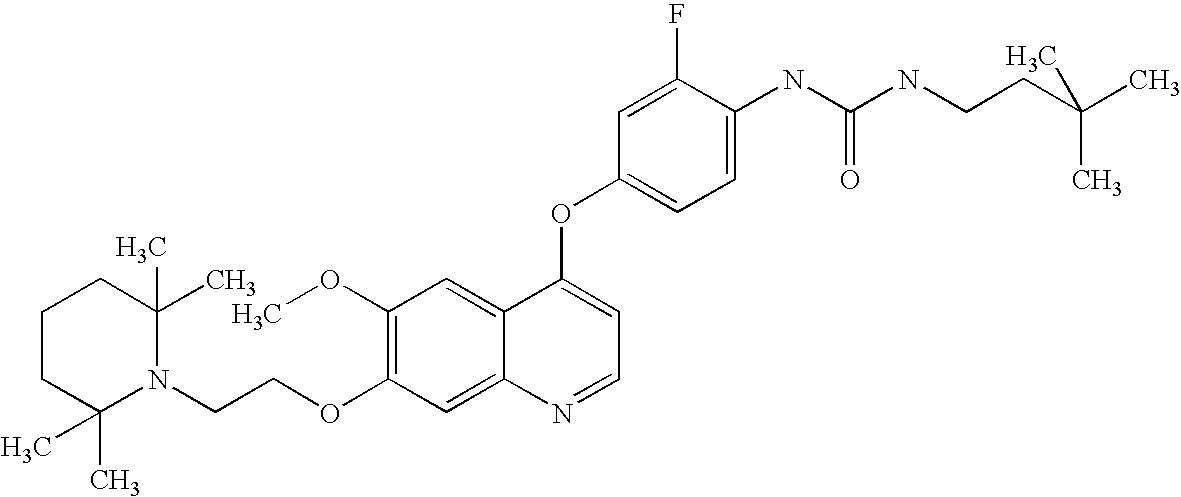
C1(F)=CC(OC2=CC=NC3=CC(OCCN4C(C)(C)CCCC4(C)C)=C(OC)C=C23)=CC=C1NC(NCCC(C)(C)C)=O
